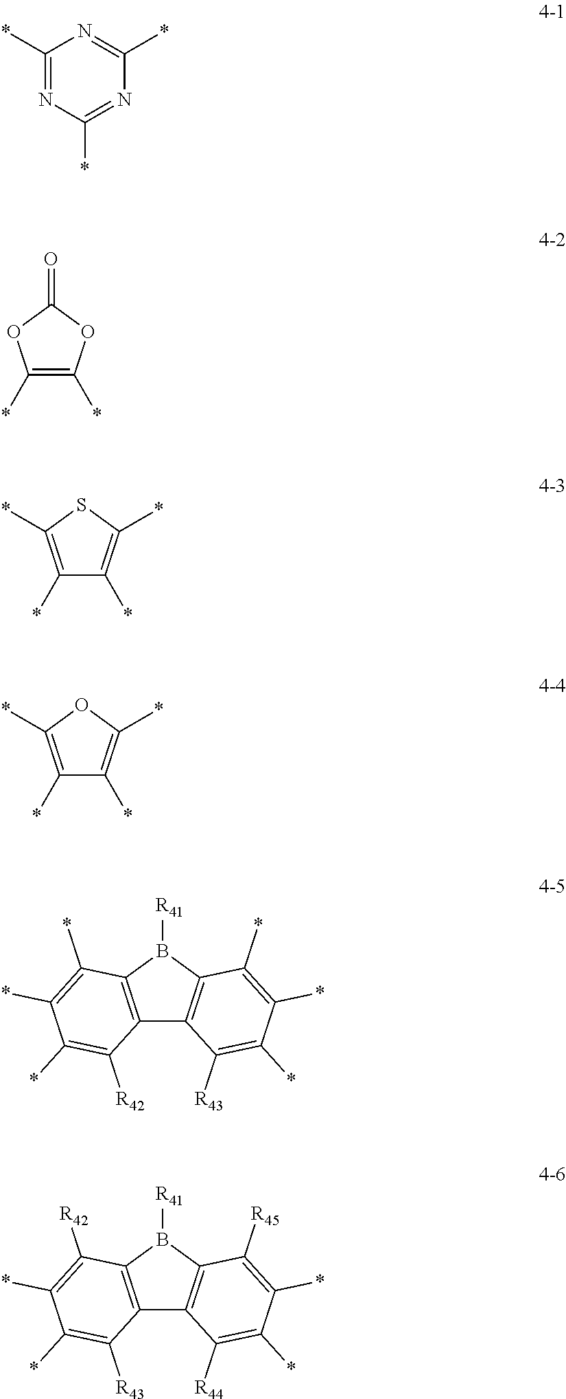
C1(*)=NC(*)=NC(*)=N1.C1(*)=C(*)OC(=O)O1.C1(*)=C(*)SC(*)=C1*.C1(*)=C(*)OC(*)=C1*.C12=C(B([R41])C3=C1C([R43])=C(*)C(*)=C3*)C(*)=C(*)C(*)=C2[R42].C12=C(B([R41])C3=C1C([R44])=C(*)C(*)=C3[R45])C([R42])=C(*)C(*)=C2[R43]
